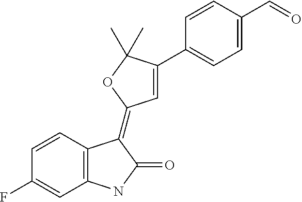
C12=C(C=CC(F)=C1)C(=C1C=C(C3=CC=C(C=O)C=C3)C(C)(C)O1)C(=O)N2
